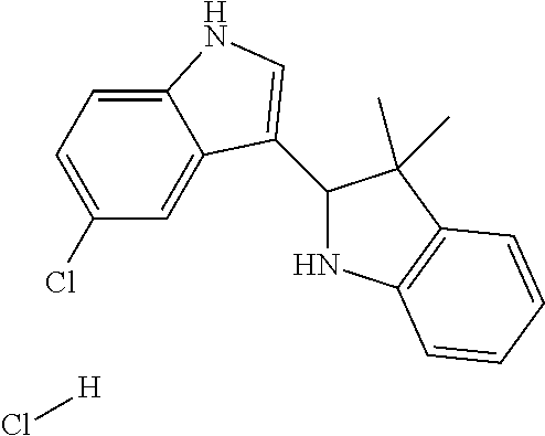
C12=CC=C(Cl)C=C1C(C1NC3=C(C1(C)C)C=CC=C3)=CN2.Cl[H]
